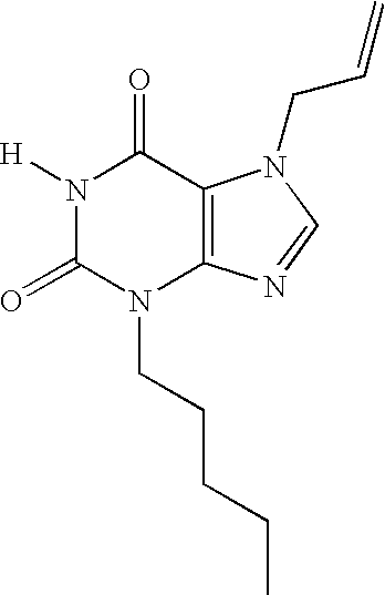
N1([H])C(=O)N(CCCCC)C2=C(C1=O)N(CC=C)C=N2
